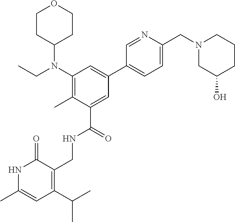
N1C(C)=CC(C(C)C)=C(CNC(C2=CC(C3=CC=C(CN4CC(O)CCC4)N=C3)=CC(N(CC)C3CCOCC3)=C2C)=O)C1=O
